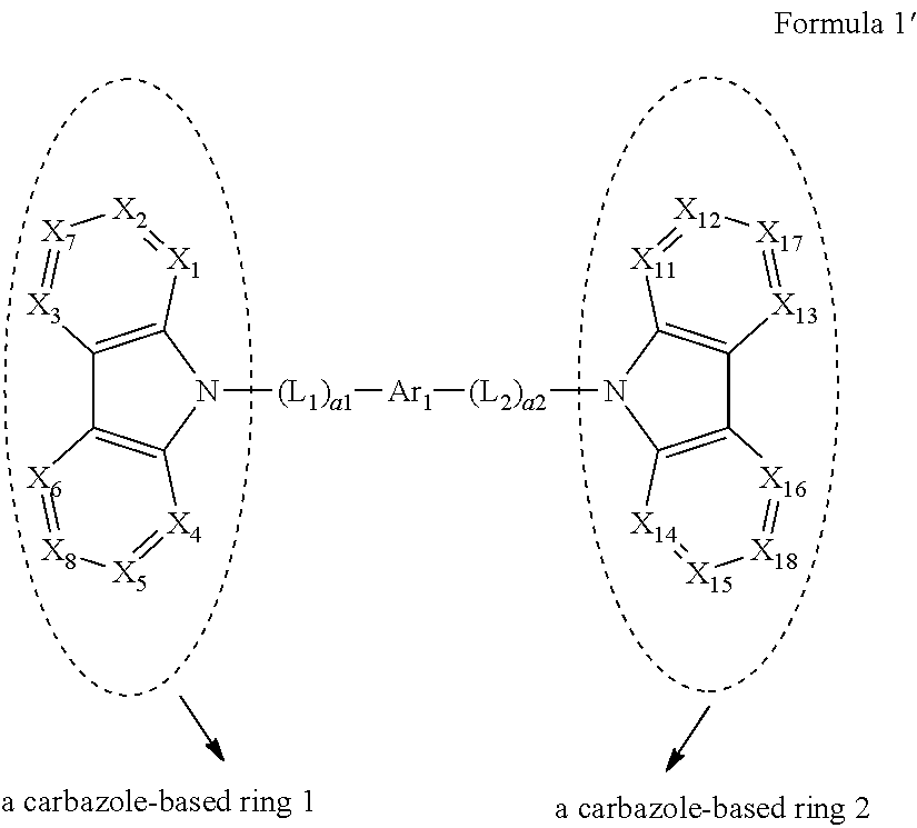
C12=C(N([(L1)a1][Ar1][(L2)a2]N3C4=C(C5=C3[X14]=[X15][X18]=[X16]5)[X13]=[X17][X12]=[X11]4)C3=C1[X6]=[X8][X5]=[X4]3)[X1]=[X2][X7]=[X3]2
